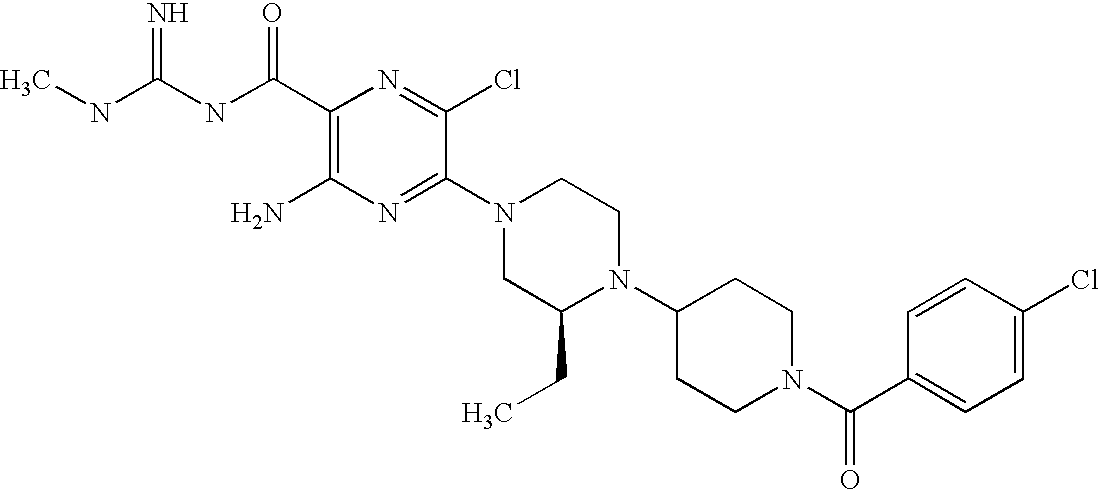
C1(C(NC(NC)=N)=O)=C(N)N=C(N2CC(CC)N(C3CCN(C(C4=CC=C(Cl)C=C4)=O)CC3)CC2)C(Cl)=N1
